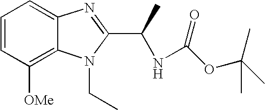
C1=CC([OMe])=C2C(=C1)N=C(C(C)NC(OC(C)(C)C)=O)N2CC
